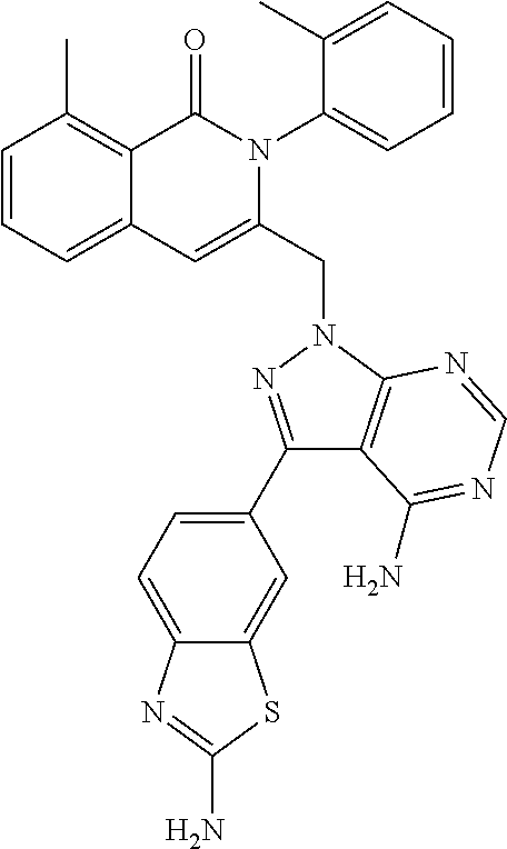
C1=CC=C2C(=C1C)C(=O)N(C1=CC=CC=C1C)C(CN1C3=C(C(C4=CC=C5C(=C4)SC(N)=N5)=N1)C(N)=NC=N3)=C2
